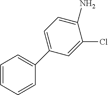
C1(N)=CC=C(C2=CC=CC=C2)C=C1Cl
